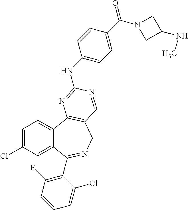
C1=C(Cl)C=C2C(=C1)C1=C(CN=C2C2=C(F)C=CC=C2Cl)C=NC(NC2=CC=C(C(N3CC(NC)C3)=O)C=C2)=N1
